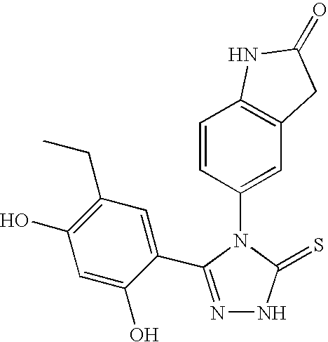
C1=CC(N2C(=S)NN=C2C2=CC(CC)=C(O)C=C2O)=CC2=C1NC(=O)C2
